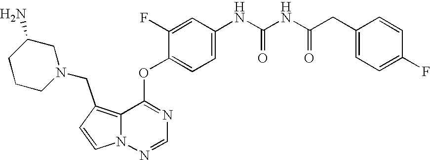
C1=CN2C(=C1CN1CCCC(N)C1)C(OC1=CC=C(NC(NC(CC3=CC=C(F)C=C3)=O)=O)C=C1F)=NC=N2
